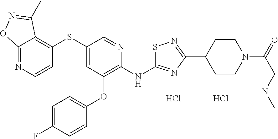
Cl.Cl.C12=NC=CC(SC3=CC(OC4=CC=C(F)C=C4)=C(NC4=NC(C5CCN(C(=O)CN(C)C)CC5)=NS4)N=C3)=C1C(C)=NO2
